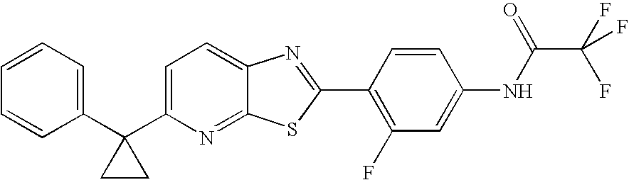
C1=CC=C(C2(C3=CC=C4C(=N3)SC(C3=C(F)C=C(NC(C(F)(F)F)=O)C=C3)=N4)CC2)C=C1
